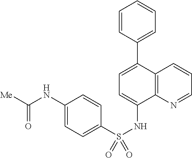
C1=CC=C(C2=CC=C(NS(=O)(C3=CC=C(NC([Me])=O)C=C3)=O)C3=C2C=CC=N3)C=C1
